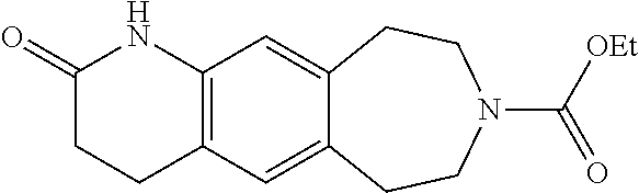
C12=C(C=C3C(=C1)CCN(C([OEt])=O)CC3)NC(=O)CC2
